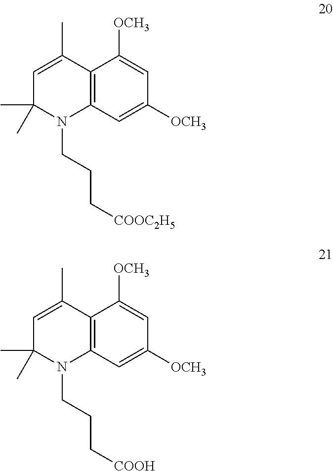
C12=C(C=C([OCH3])C=C1[OCH3])N(CCC[COOC2H5])C(C)(C)C=C2C.C12=C(C=C([OCH3])C=C1[OCH3])N(CCC[COOH])C(C)(C)C=C2C
